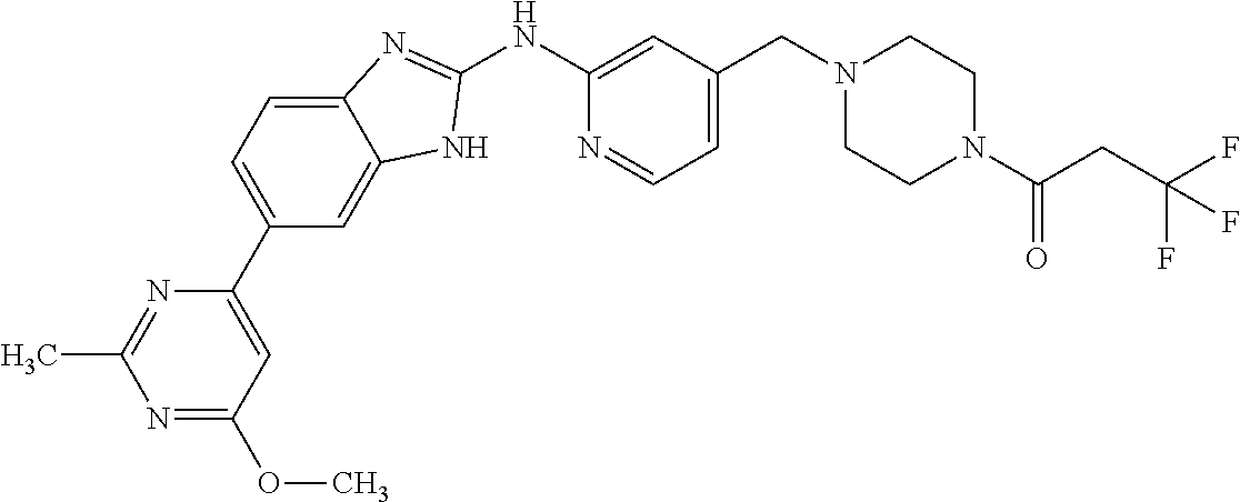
C1=C2C(=CC(C3=CC(OC)=NC(C)=N3)=C1)NC(NC1=CC(CN3CCN(C(CC(F)(F)F)=O)CC3)=CC=N1)=N2
